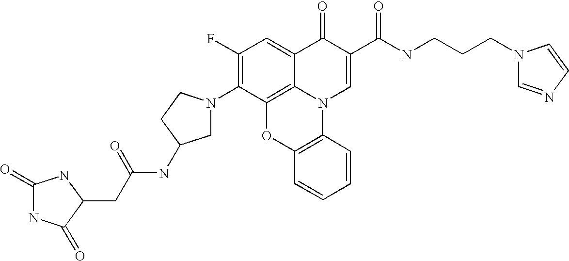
C1(F)=C(N2CC(NC(=O)CC3C(=O)NC(=O)N3)CC2)C2=C3C(=C1)C(=O)C(C(NCCCN1C=NC=C1)=O)=CN3C1=C(O2)C=CC=C1
